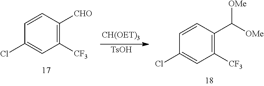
[TsOH].C1=CC(C([OMe])[OMe])=C([CF3])C=C1Cl.C1=CC([CHO])=C([CF3])C=C1Cl
